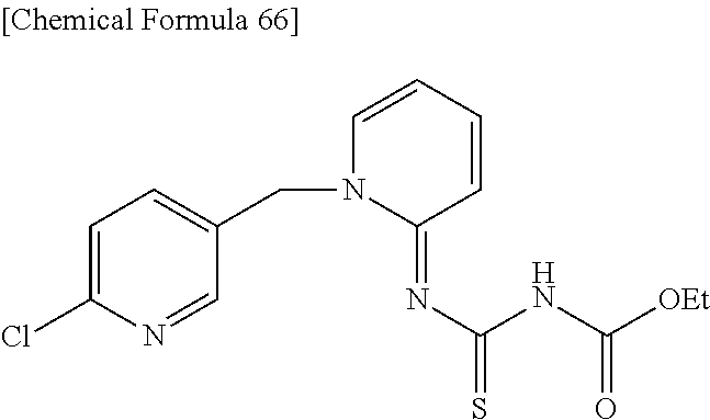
ClC1=CC=C(CN2C=CC=CC2=NC(=S)NC([OEt])=O)C=N1
